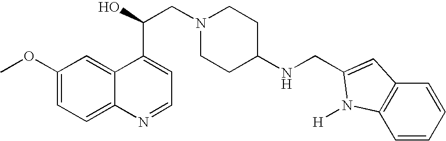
C1(OC)=CC=C2C(=C1)C(C(O)CN1CCC(NCC3=CC4=C(C=CC=C4)N3[H])CC1)=CC=N2
